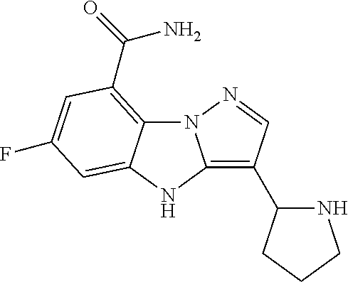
C12=C(C(=O)N)C=C(F)C=C1NC1=C(C3NCCC3)C=NN21
